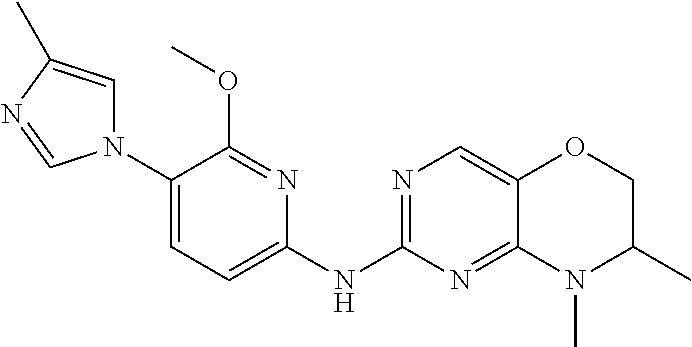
N1(C2=CC=C(NC3=NC=C4C(=N3)N(C)C(C)CO4)N=C2OC)C=C(C)N=C1
